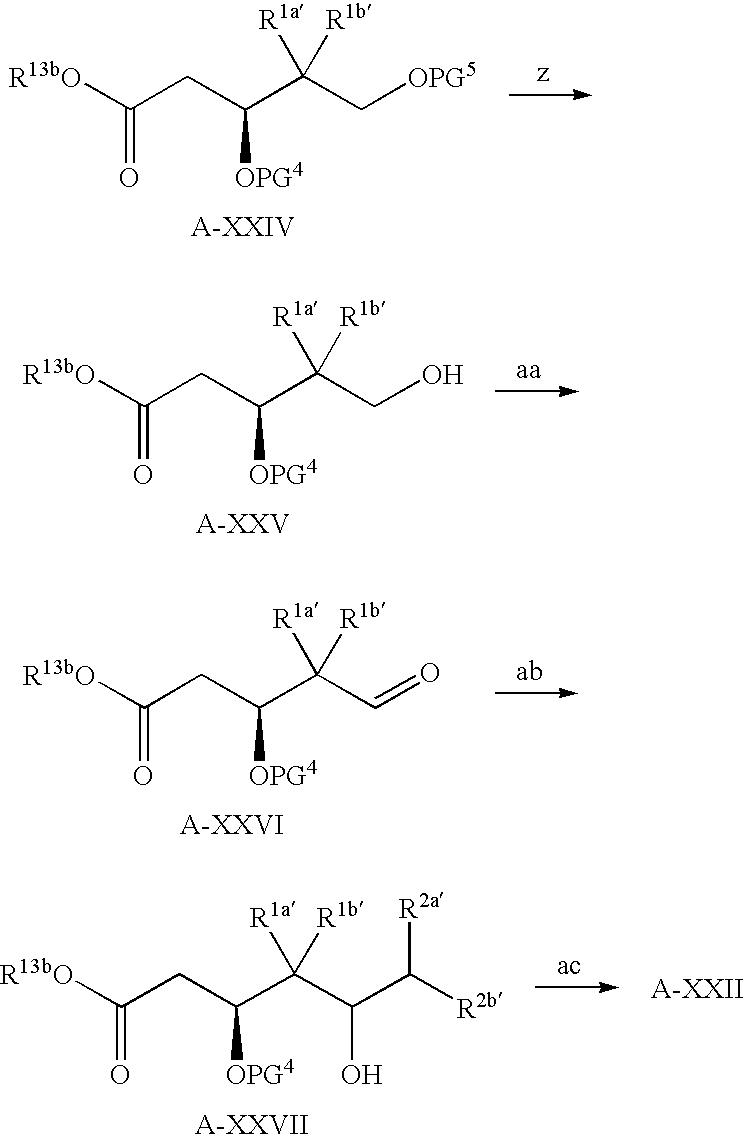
C(CC(C([R1a])(C[OPG5])[R1b])[OPG4])(=O)[R13bO].C(CC(C([R1a])(CO)[R1b])[OPG4])(=O)[R13bO].C(CC(C([R1a])(C=O)[R1b])[OPG4])(=O)[R13bO].C(CC(C([R1a])(C(C([R2b])[R2a])O)[R1b])[OPG4])(=O)[R13bO].[A-XXII]
